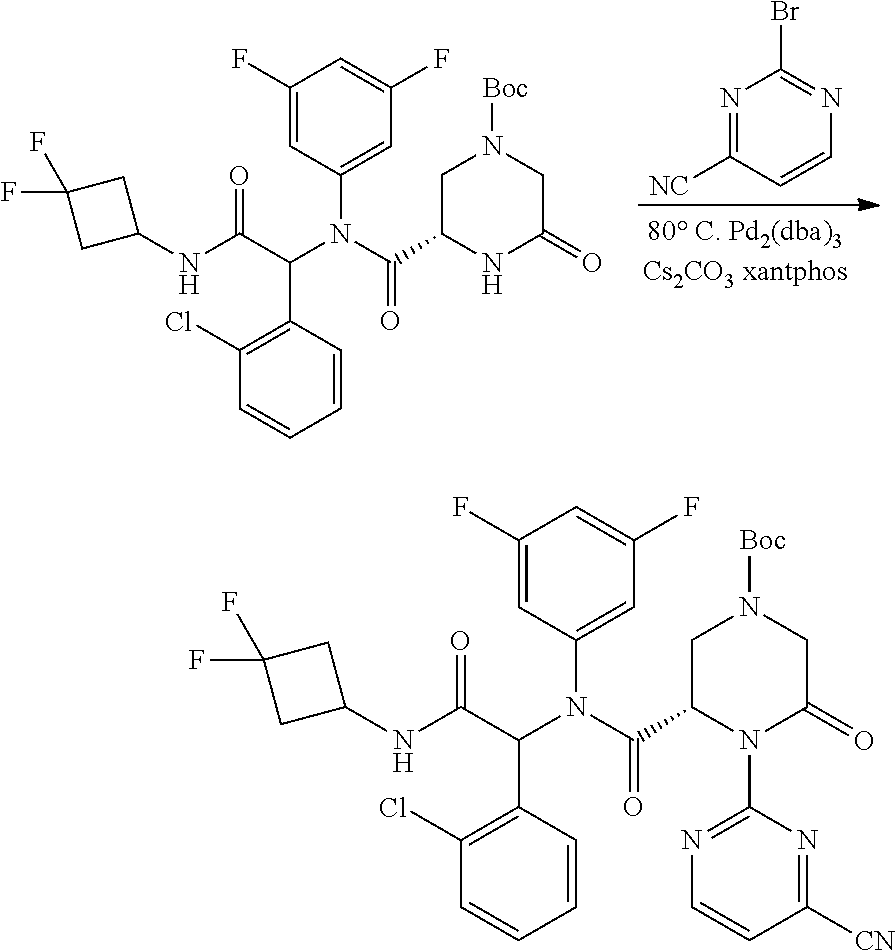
N1=C([NC])C=CN=C1Br.C1(NC(C(N(C(=O)C2NC(=O)CN([Boc])C2)C2=CC(F)=CC(F)=C2)C2=C(Cl)C=CC=C2)=O)CC(F)(F)C1.C1(NC(C(N(C(=O)C2N(C3=NC=CC([CN])=N3)C(=O)CN([Boc])C2)C2=CC(F)=CC(F)=C2)C2=C(Cl)C=CC=C2)=O)CC(F)(F)C1
